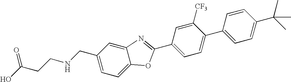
OC(CCNCC1=CC=C2C(=C1)N=C(C1=CC=C(C3=CC=C(C(C)(C)C)C=C3)C([CF3])=C1)O2)=O
